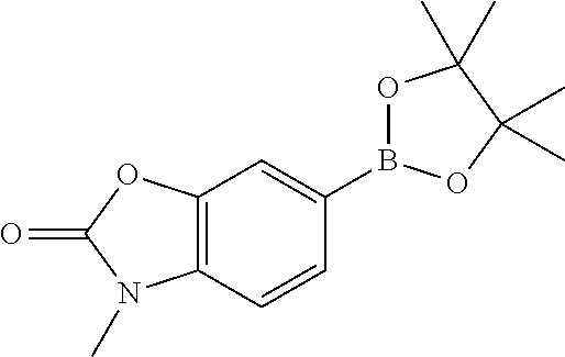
B1(C2=CC3=C(C=C2)N(C)C(=O)O3)OC(C)(C)C(C)(C)O1
